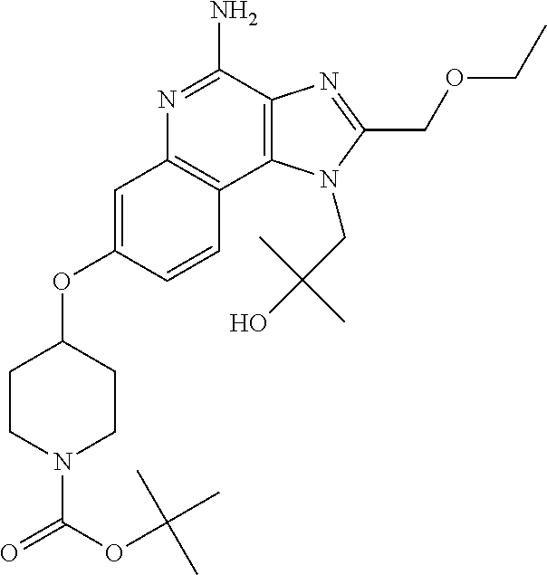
C1=CC2=C(C=C1OC1CCN(C(OC(C)(C)C)=O)CC1)N=C(N)C1=C2N(CC(O)(C)C)C(COCC)=N1
